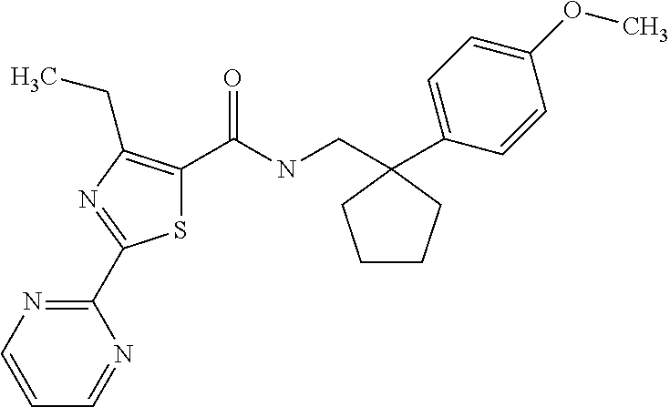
S1C(C(NCC2(C3=CC=C(OC)C=C3)CCCC2)=O)=C(CC)N=C1C1=NC=CC=N1
